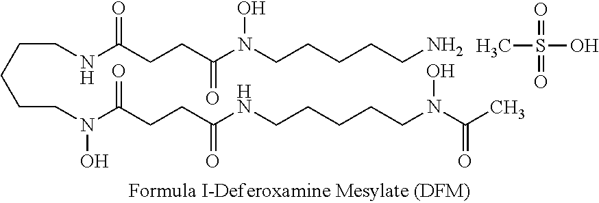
C(CCCCN(C(CCC(NCCCCCN(C(C)=O)O)=O)=O)O)NC(CCC(N(CCCCCN)O)=O)=O.O=S(=O)(O)C
